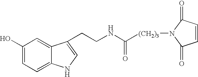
C(NC([(CH2)3]N1C(=O)C=CC1=O)=O)CC1=CNC2=CC=C(O)C=C21
